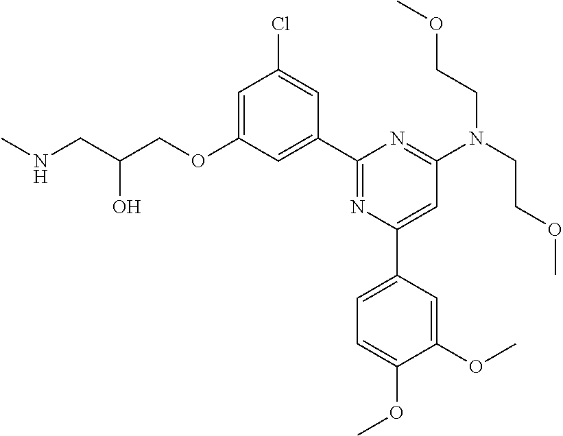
C1=C(OCC(CNC)O)C=C(C2=NC(C3=CC=C(OC)C(OC)=C3)=CC(N(CCOC)CCOC)=N2)C=C1Cl
